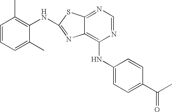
N1=CN=C2C(=C1NC1=CC=C(C(C)=O)C=C1)N=C(NC1=C(C)C=CC=C1C)S2
